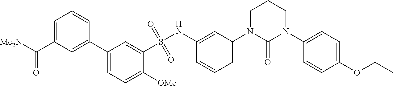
C1=C(C([Me2N])=O)C=C(C2=CC=C([OMe])C(S(NC3=CC(N4C(=O)N(C5=CC=C(OCC)C=C5)CCC4)=CC=C3)(=O)=O)=C2)C=C1
